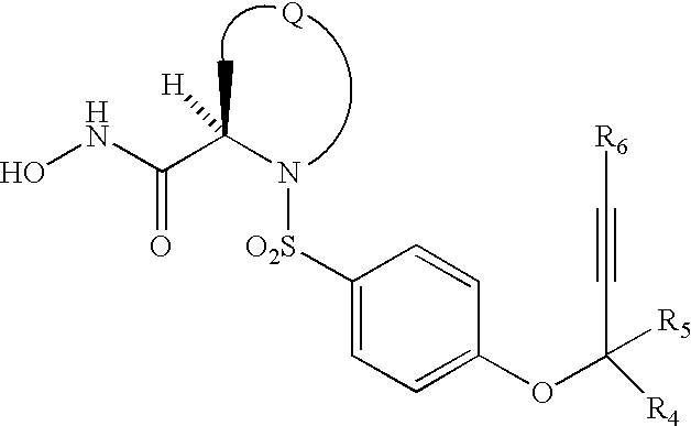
[Q].ONC(C(N[O2S]C1=CC=C(OC(C#C[R6])([R4])[R5])C=C1)(C)[H])=O
